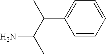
C1=CC=CC=C1C(C(C)N)C
